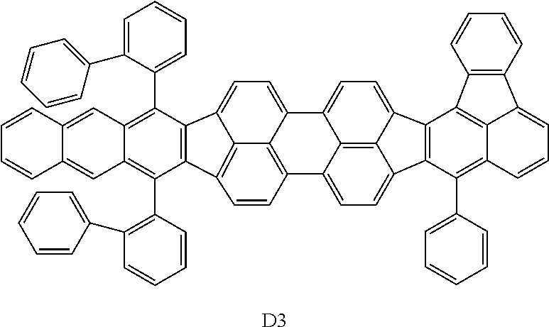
C1=C(C2=CC=CC=C2)C(C2=C3C(=C(C4=C(C5=CC=CC=C5)C=CC=C4)C4=C2C2=CC=C5C6=C(C=CC4=C62)C2=CC=C4C6=C2C5=CC=C6C2=C4C(C4=CC=CC=C4)=C4C5=C2C2=C(C=CC=C2)C5=CC=C4)C=C2C(=C3)C=CC=C2)=CC=C1.[D3]
